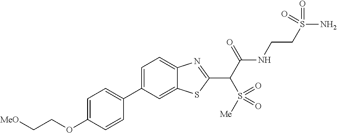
C1(C2=CC=C(OCC[MeO])C=C2)=CC=C2C(=C1)SC(C(C(NCCS(N)(=O)=O)=O)S(=O)([Me])=O)=N2
